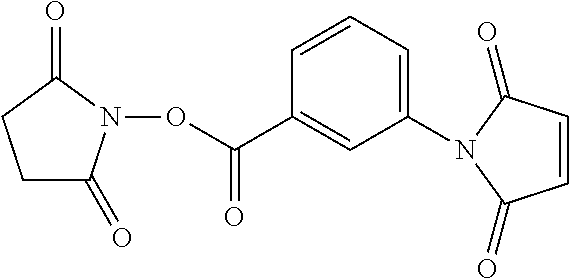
C1C(=O)N(OC(C2=CC(N3C(=O)C=CC3=O)=CC=C2)=O)C(=O)C1
